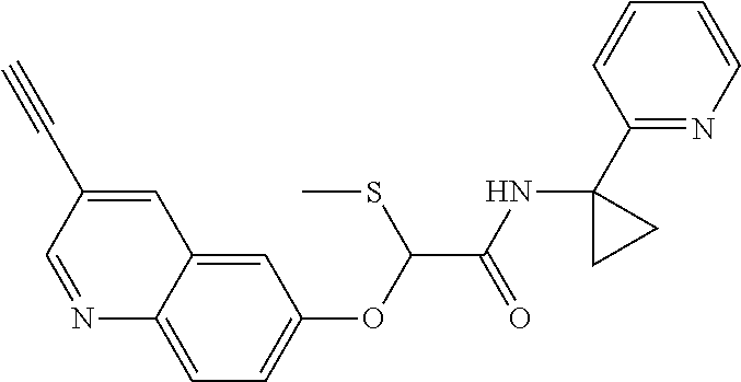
N1=CC(C#C)=CC2=CC(OC(C(NC3(C4=NC=CC=C4)CC3)=O)SC)=CC=C12
